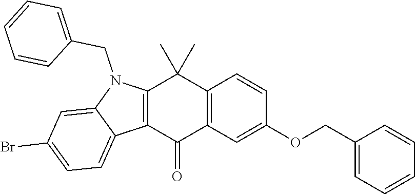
C12=C(C=C(OCC3=CC=CC=C3)C=C1)C(=O)C1=C(C2(C)C)N(CC2=CC=CC=C2)C2=CC(Br)=CC=C12
